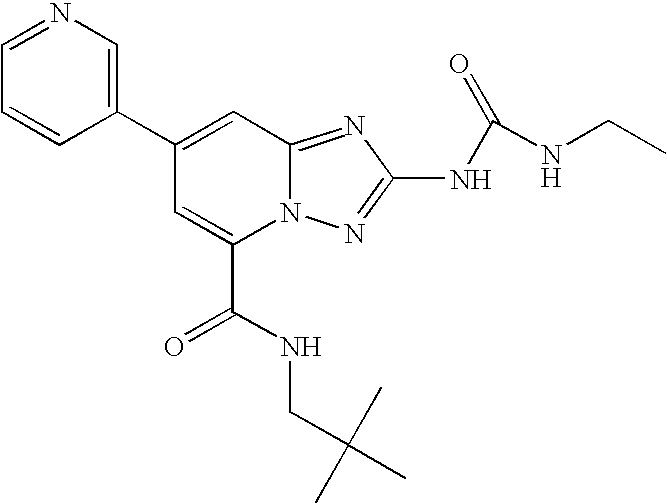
C1(C2=CC3=NC(NC(=O)NCC)=NN3C(C(NCC(C)(C)C)=O)=C2)=CN=CC=C1
